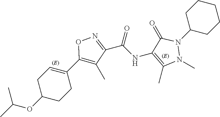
O1N=C(C(NC2=C(C)N(C)N(C3CCCCC3)C2=O)=O)C(C)=C1C1=CCC(OC(C)C)CC1
